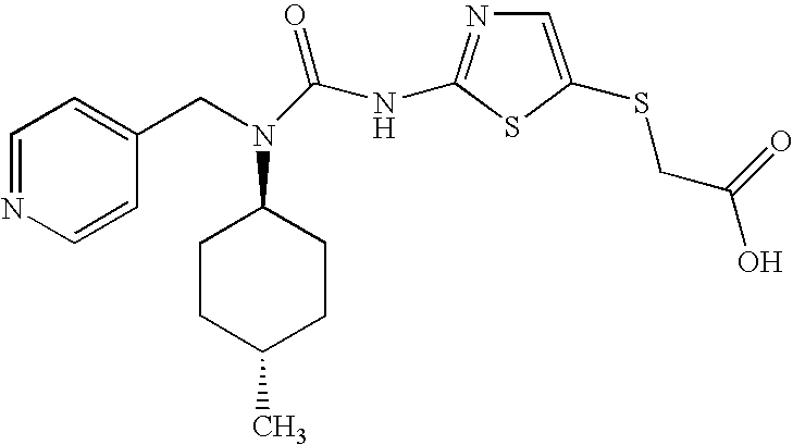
C1(CN(C2CCC(C)CC2)C(NC2=NC=C(SCC(O)=O)S2)=O)=CC=NC=C1
